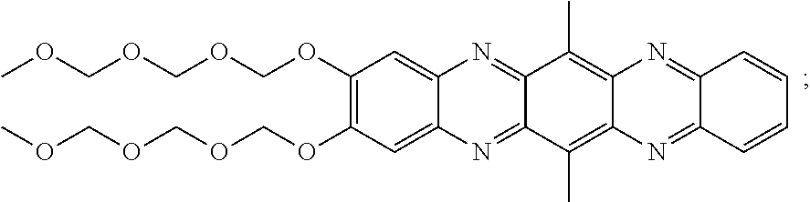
N1=C2C(=NC3=C(C)C4=NC5=CC(OCOCOCOC)=C(OCOCOCOC)C=C5N=C4C(C)=C13)C=CC=C2
